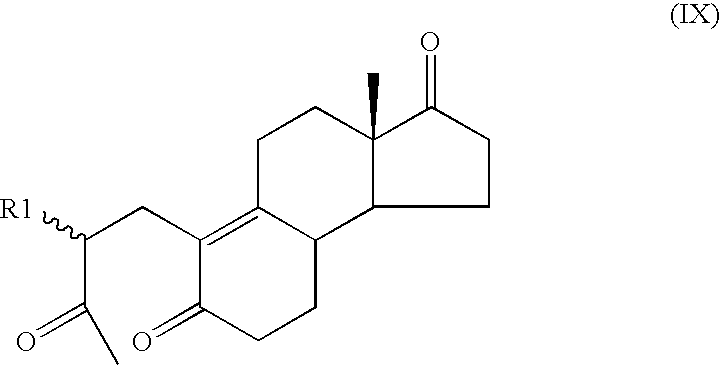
C(C(CC1=C2C(CCC1=O)C1C(C)(CC2)C(=O)CC1)[R1])(=O)C
